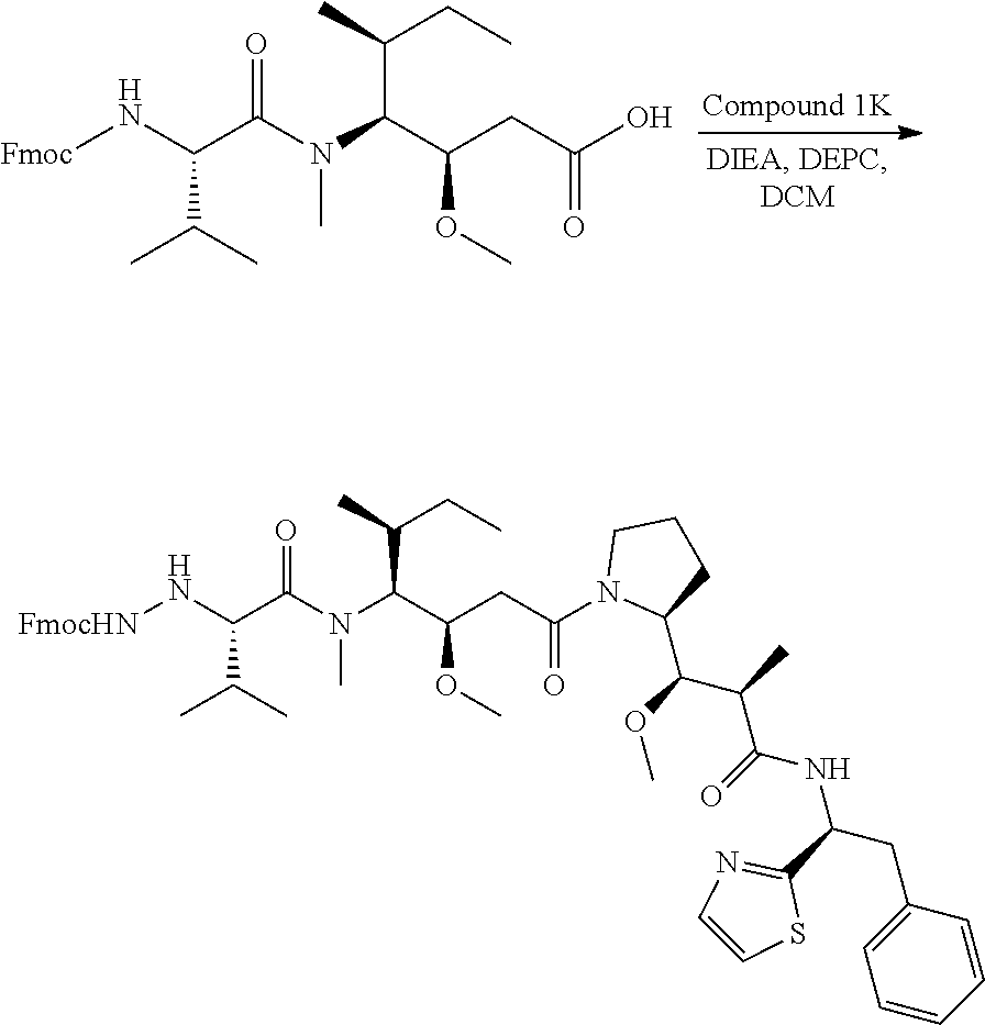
C(C(CC(O)=O)OC)(C(C)CC)N(C(C(N[Fmoc])C(C)C)=O)C.C(C(CC(N1C(C(OC)C(C)C(=O)NC(CC2=CC=CC=C2)C2=NC=CS2)CCC1)=O)OC)(C(C)CC)N(C(C(N[FmocHN])C(C)C)=O)C
